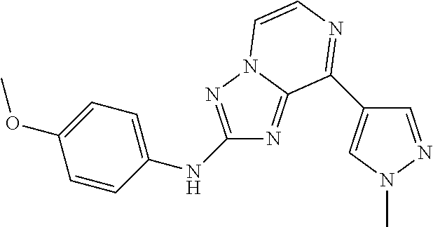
C1(NC2=CC=C(OC)C=C2)=NN2C(=N1)C(C1=CN(C)N=C1)=NC=C2
